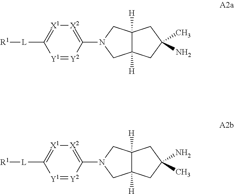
[L](C1=[X1][X2]=C(N2CC3([H])C([H])(C2)CC(C)(N)C3)[Y2]=[Y1]1)[R1].[L](C1=[X1][X2]=C(N2CC3([H])C([H])(C2)CC(N)(C)C3)[Y2]=[Y1]1)[R1]
